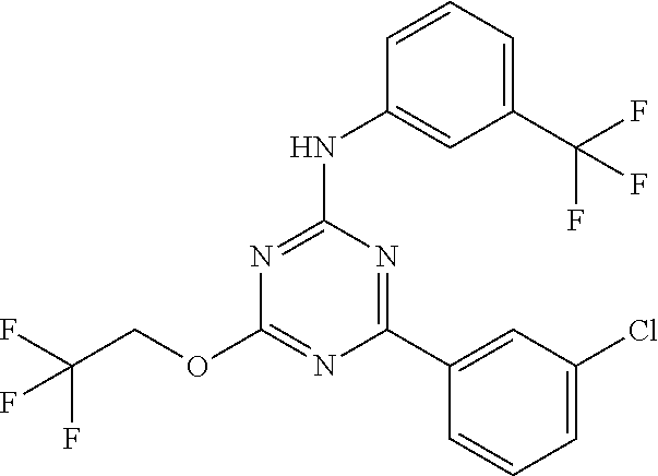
C(COC1=NC(C2=CC(Cl)=CC=C2)=NC(NC2=CC(C(F)(F)F)=CC=C2)=N1)(F)(F)F
